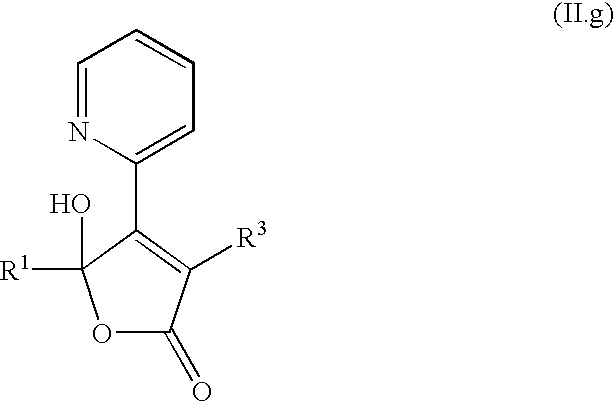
O1C(=O)C([R3])=C(C2=CC=CC=N2)C1([R1])O
